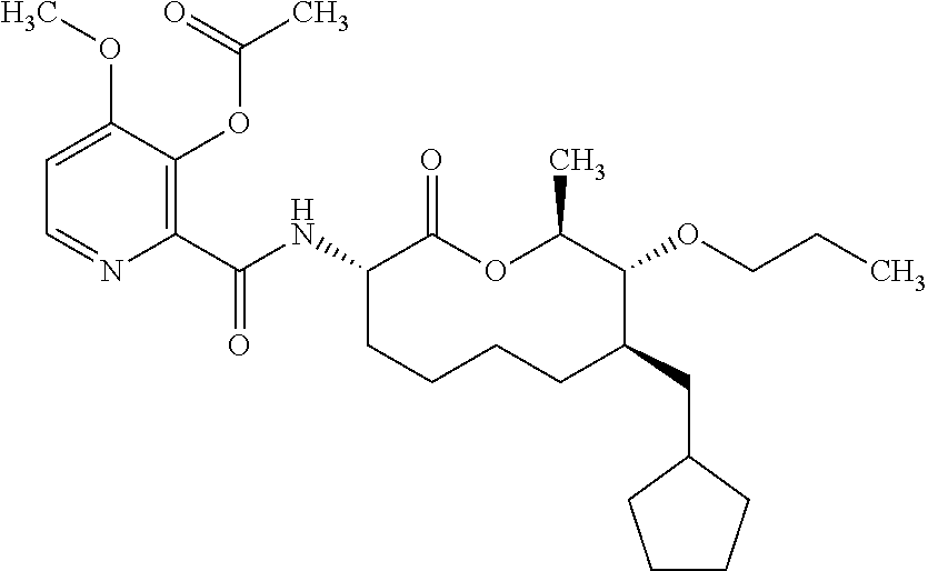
C1(C(NC2C(=O)OC(C)C(OCCC)C(CC3CCCC3)CCCC2)=O)=C(OC(C)=O)C(OC)=CC=N1
